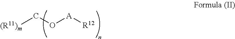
[(R11)m]CO[A][R12]
